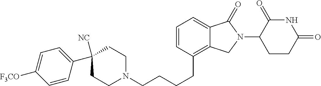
C(CC1=C2C(=CC=C1)C(=O)N(C1C(=O)NC(=O)CC1)C2)CCN1CCC(C2=CC=C([F3CO])C=C2)([NC])CC1
